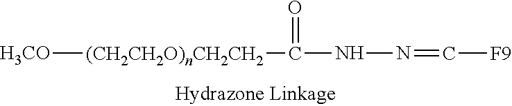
[H3CO][(CH2CH2O)nCH2CH2]C(NN=C[F9])=O
